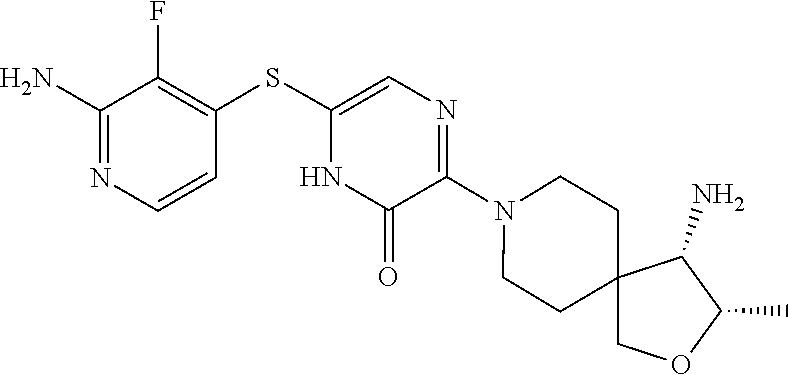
N1(C2=NC=C(SC3=C(F)C(N)=NC=C3)NC2=O)CCC2(CC1)COC(C)C2N
